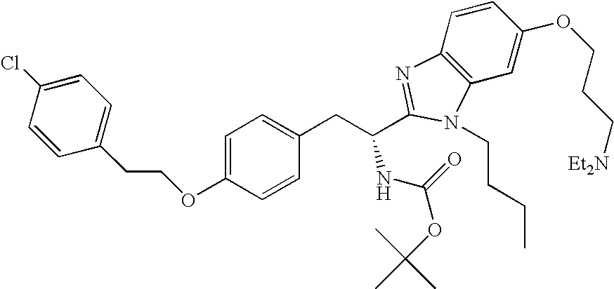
C1=C(OCCC2=CC=C(Cl)C=C2)C=CC(CC(C2=NC3=C(C=C(OCCC[Et2N])C=C3)N2CCCC)NC(=O)OC(C)(C)C)=C1
